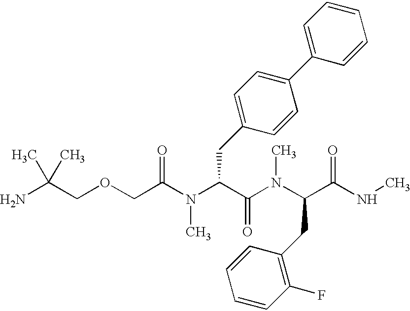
CC(COCC(=O)N(C(C(N(C)C(C(=O)NC)CC1=C(F)C=CC=C1)=O)CC1=CC=C(C2=CC=CC=C2)C=C1)C)(N)C
